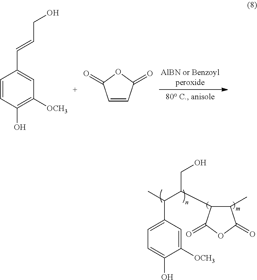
C1=CC(O)=C([OCH3])C=C1C=CCO.C1=CC(=O)OC1=O.C1=C(C(C)C(C2C(C)C(=O)OC2=O)CO)C=C([OCH3])C(O)=C1
